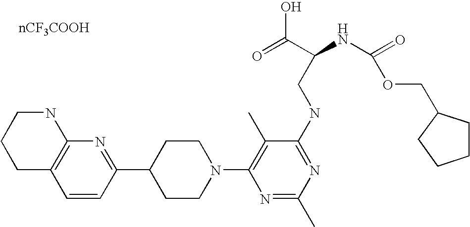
C1=CC(C2CCN(C3=C(C)C(NCC(NC(=O)OCC4CCCC4)C(=O)O)=NC(C)=N3)CC2)=NC2=C1CCCN2
